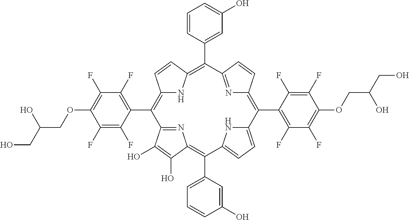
C1(C2=C3NC(=C(C4=CC(O)=CC=C4)C4=NC(=C(C5=C(F)C(F)=C(OCC(CO)O)C(F)=C5F)C5=CC=C(C(C6=CC=CC(O)=C6)=C6N=C2C(O)=C6O)N5)C=C4)C=C3)=C(F)C(F)=C(OCC(CO)O)C(F)=C1F
